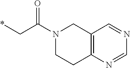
*CC(N1CC2=C(N=CN=C2)CC1)=O
